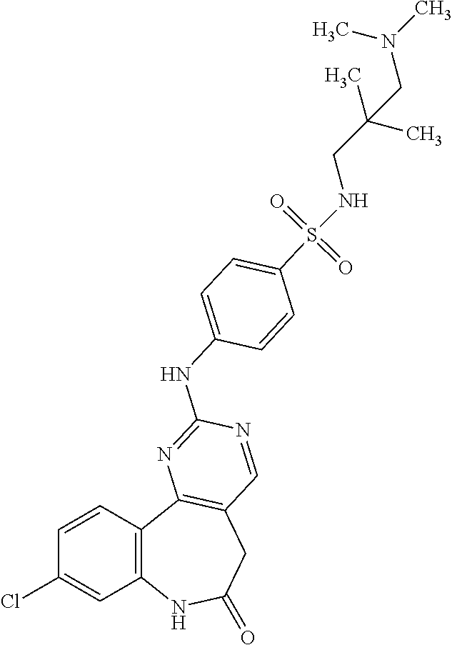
C1(Cl)=CC2=C(C=C1)C1=C(CC(=O)N2)C=NC(NC2=CC=C(S(NCC(C)(C)CN(C)C)(=O)=O)C=C2)=N1
